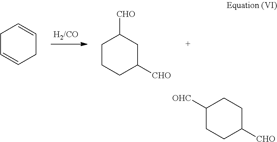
C1CC([CHO])CCC1[OHC].C1=CCC=CC1.C1C([CHO])CC([CHO])CC1
